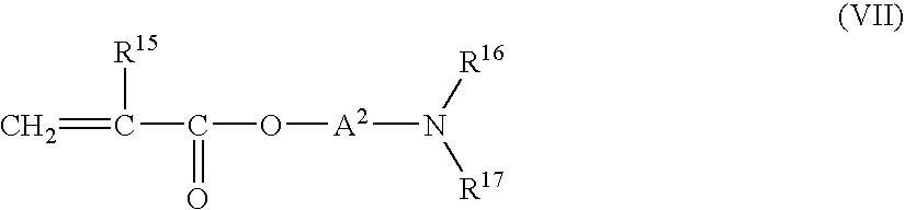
C(=C)([R15])C(=O)O[A2]N([R17])[R16]
